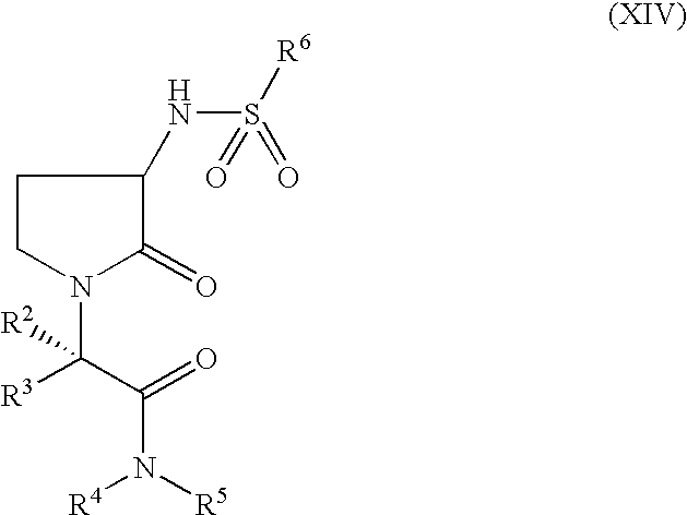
C1CN(C(C(N([R4])[R5])=O)([R2])[R3])C(=O)C1NS([R6])(=O)=O
